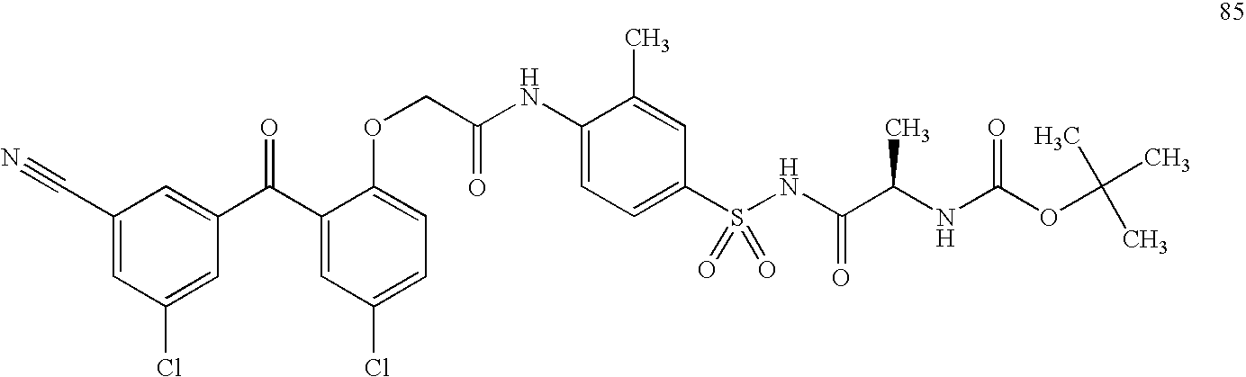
C1(C#N)=CC(Cl)=CC(C(C2=CC(Cl)=CC=C2OCC(NC2=CC=C(S(NC(C(NC(OC(C)(C)C)=O)C)=O)(=O)=O)C=C2C)=O)=O)=C1
